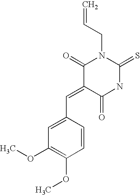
C1(=O)C(=CC2=CC(OC)=C(OC)C=C2)C(=O)NC(=S)N1CC=C
